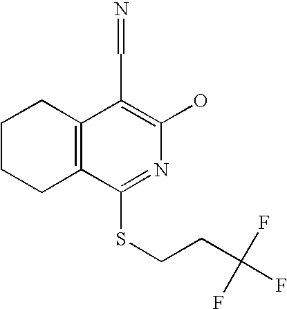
C1CCC2=C(C1)C(C=N)=C(O)N=C2SCCC(F)(F)F
